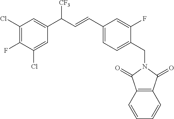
C1(Cl)=C(F)C(Cl)=CC(C(C=CC2=CC=C(CN3C(=O)C4=C(C3=O)C=CC=C4)C(F)=C2)[CF3])=C1
